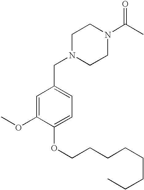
N1(CC2=CC=C(OCCCCCCCC)C(OC)=C2)CCN(C(C)=O)CC1
